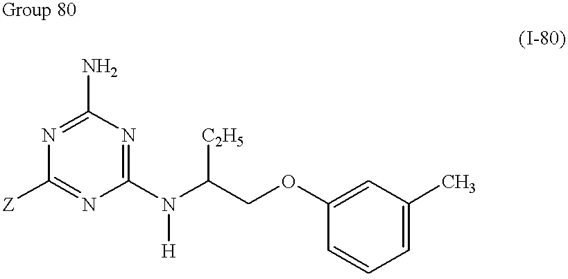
N1=C(N)N=C(N(C(COC2=CC(C)=CC=C2)[C2H5])[H])N=C1[Z]
